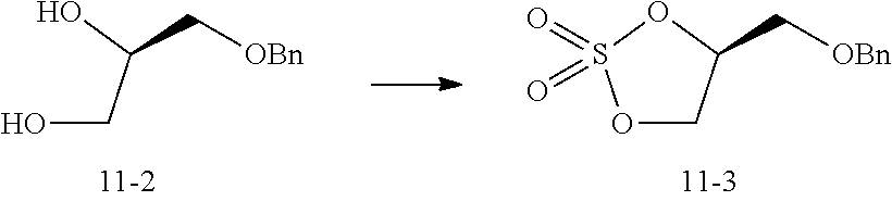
OCC(O)C[OBn].O1CC(C[OBn])OS1(=O)=O
